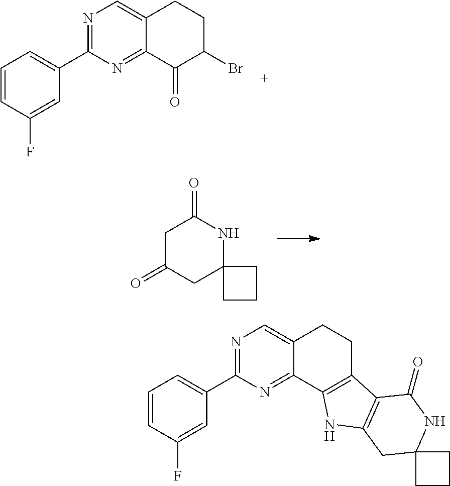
N1=C(C2=CC=CC(F)=C2)N=C2C(=C1)CCC(Br)C2=O.C1C(=O)CC2(NC1=O)CCC2.N1=C(C2=CC=CC(F)=C2)N=C2C(=C1)CCC1=C2NC2=C1C(=O)NC1(C2)CCC1
